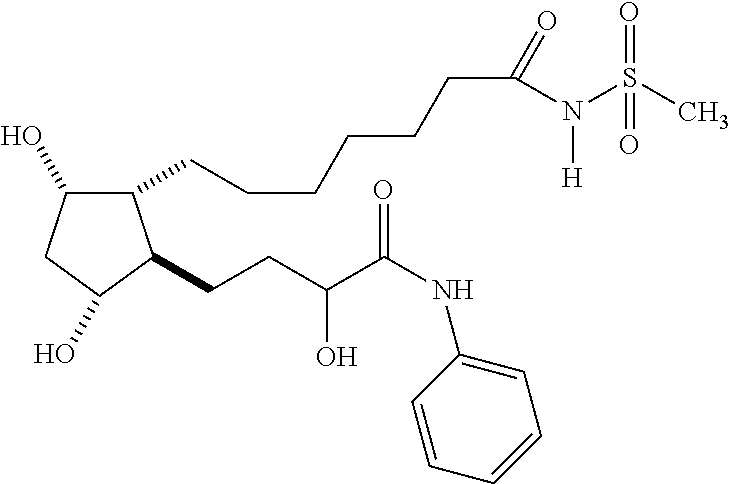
C1(CCCCCCC(=O)N(S(C)(=O)=O)[H])C(O)CC(O)C1CCC(O)C(=O)NC1=CC=CC=C1
